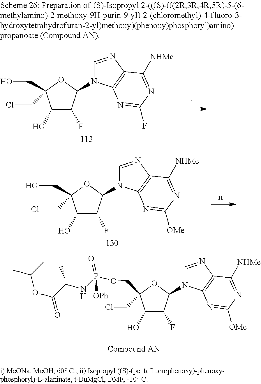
C1(O)C(F)C(N2C=NC3=C2N=C(F)N=C3[NHMe])OC1(CO)CCl.C1(O)C(F)C(N2C=NC3=C2N=C([OMe])N=C3[NHMe])OC1(CO)CCl.C1(O)C(F)C(N2C=NC3=C2N=C([OMe])N=C3[NHMe])OC1(COP(NC(C(=O)OC(C)C)C)(=O)[OPh])CCl
